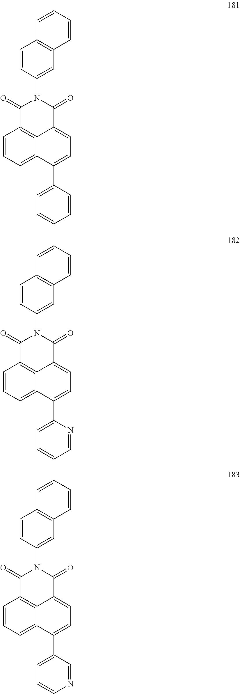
C1=CC=C2C3=C1C(=O)N(C1=CC4=C(C=C1)C=CC=C4)C(=O)C3=CC=C2C1=CC=CC=C1.C1=CC=C2C3=C1C(=O)N(C1=CC4=C(C=C1)C=CC=C4)C(=O)C3=CC=C2C1=CC=CC=N1.C1=CC=C2C3=C1C(=O)N(C1=CC4=C(C=C1)C=CC=C4)C(=O)C3=CC=C2C1=CC=CN=C1
